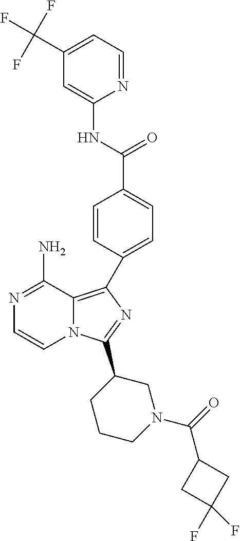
N1=C(N)C2=C(C3=CC=C(C(NC4=CC(C(F)(F)F)=CC=N4)=O)C=C3)N=C(C3CCCN(C(C4CC(F)(F)C4)=O)C3)N2C=C1
